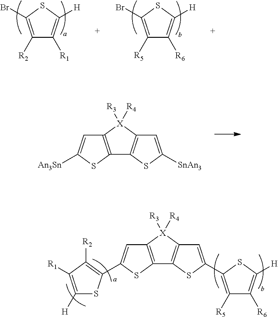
C1([R2])=C(Br)SC([H])=C1[R1].C1([R5])=C(Br)SC([H])=C1[R6].[An3Sn]C1=CC2=C(S1)C1=C([X]2([R3])[R4])C=C([SnAn3])S1.C12=C(SC(C3=C([R2])C([R1])=C([H])S3)=C1)C1=C([X]2([R3])[R4])C=C(C2=C([R5])C([R6])=C([H])S2)S1
